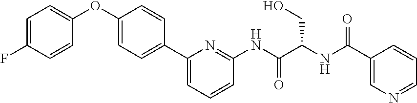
FC1=CC=C(OC2=CC=C(C3=CC=CC(NC(C(NC(=O)C4=CN=CC=C4)CO)=O)=N3)C=C2)C=C1
